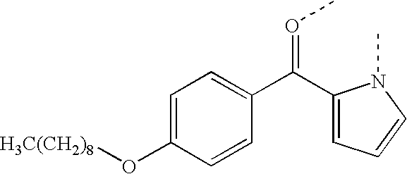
C1=C(O[H3C(CH2)8])C=CC(C(C2=CC=CN2C)=OC)=C1
